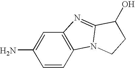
C1(N)=CC2=C(C=C1)N1C(=N2)C(O)CC1
